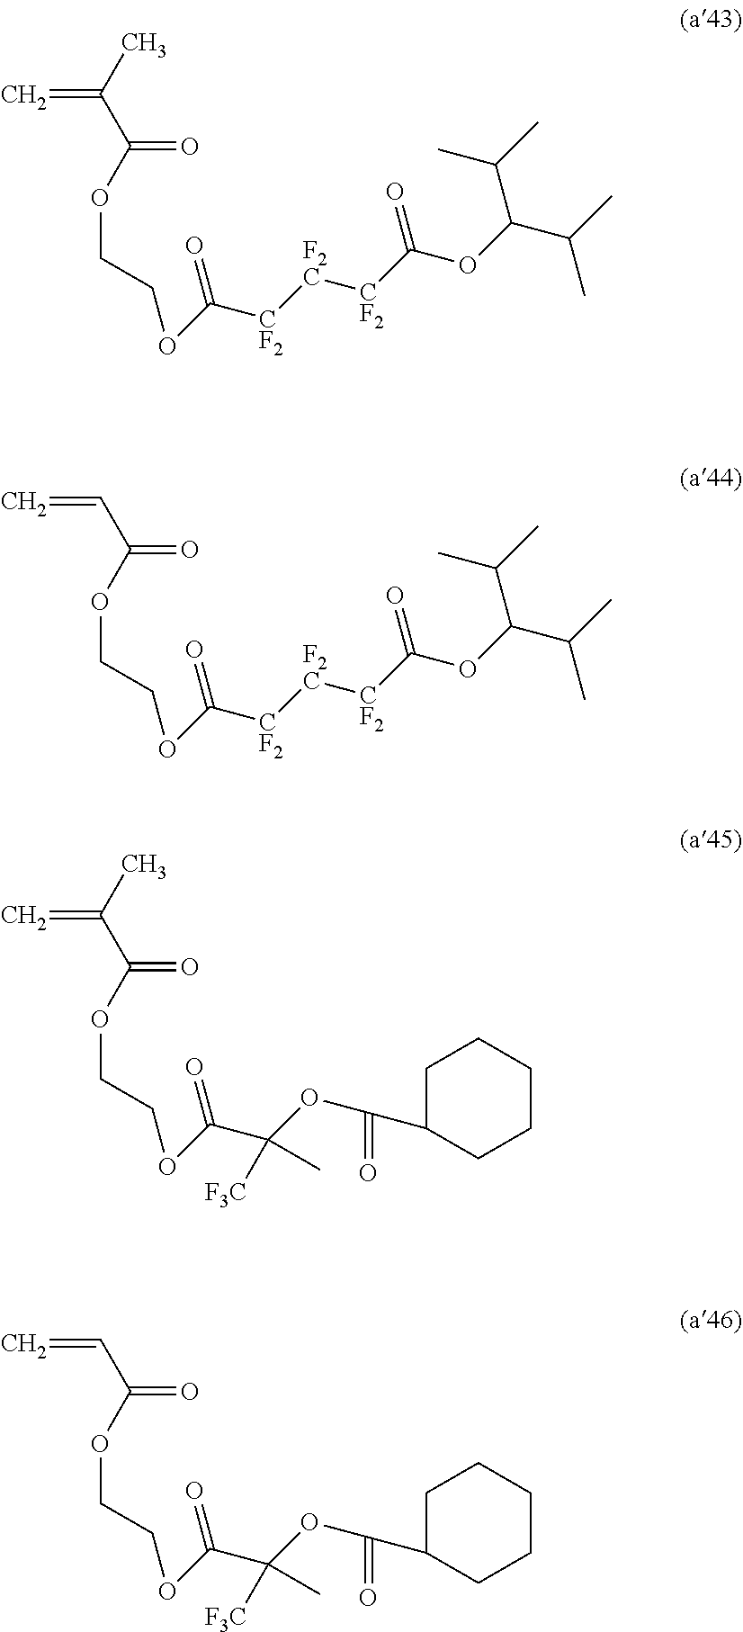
C=C(C)C(=O)OCCOC([CF2][F2C][CF2]C(OC(C(C)C)C(C)C)=O)=O.C=CC(=O)OCCOC([CF2][F2C][CF2]C(OC(C(C)C)C(C)C)=O)=O.C=C(C)C(=O)OCCOC(C(OC(=O)C1CCCCC1)([F3C])C)=O.C=CC(=O)OCCOC(C(OC(=O)C1CCCCC1)([F3C])C)=O
